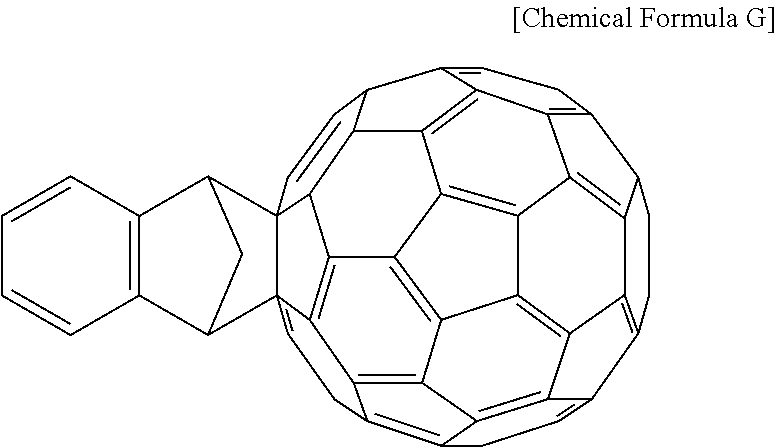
C1CC2=C3C4=C5C6=C7C8=C9C6=C3C3=C6C9=C9C(=C6CC=C23)CC=C23C9=C8C6C8C7=C7C5=C(C14)CC=C7C8C=CC26C1C2=C(C3C1)C=CC=C2
